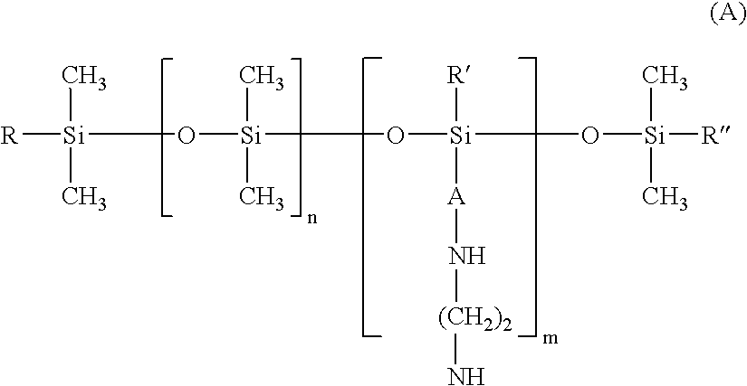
[R][Si](O[Si](C)(C)O[Si](O[Si]([R])(C)C)([R])[A]N[(CH2)2]N)(C)C
